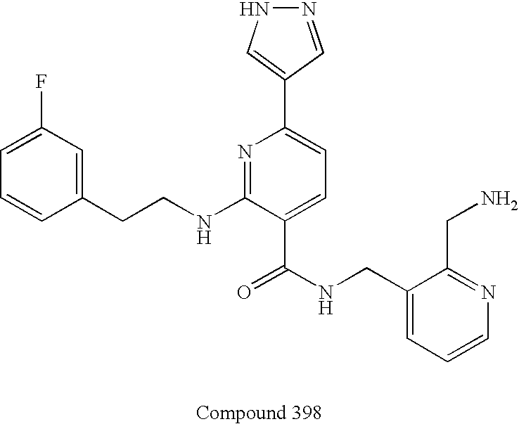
C1=CC(CCNC2=NC(C3=CNN=C3)=CC=C2C(=O)NCC2=CC=CN=C2CN)=CC(F)=C1
